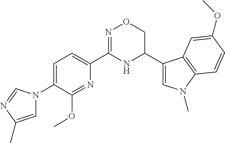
C1=C(N2C=C(C)N=C2)C(OC)=NC(C2=NOCC(C3=CN(C)C4=C3C=C(OC)C=C4)N2)=C1
